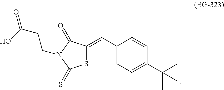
C1(C=C2SC(=S)N(CCC(=O)O)C2=O)=CC=C(C(C)(C)C)C=C1
